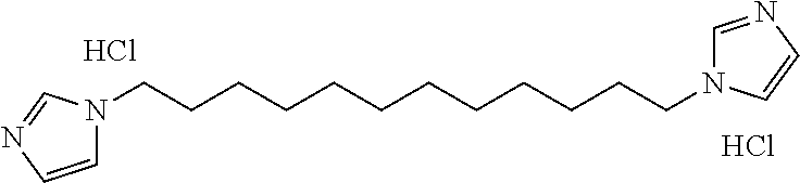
C1=CN=CN1CCCCCCCCCCCCN1C=NC=C1.Cl.Cl
